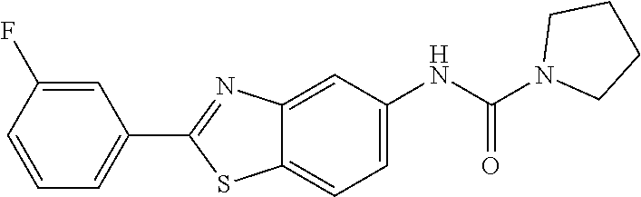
C12=CC(NC(N3CCCC3)=O)=CC=C1SC(C1=CC=CC(F)=C1)=N2
